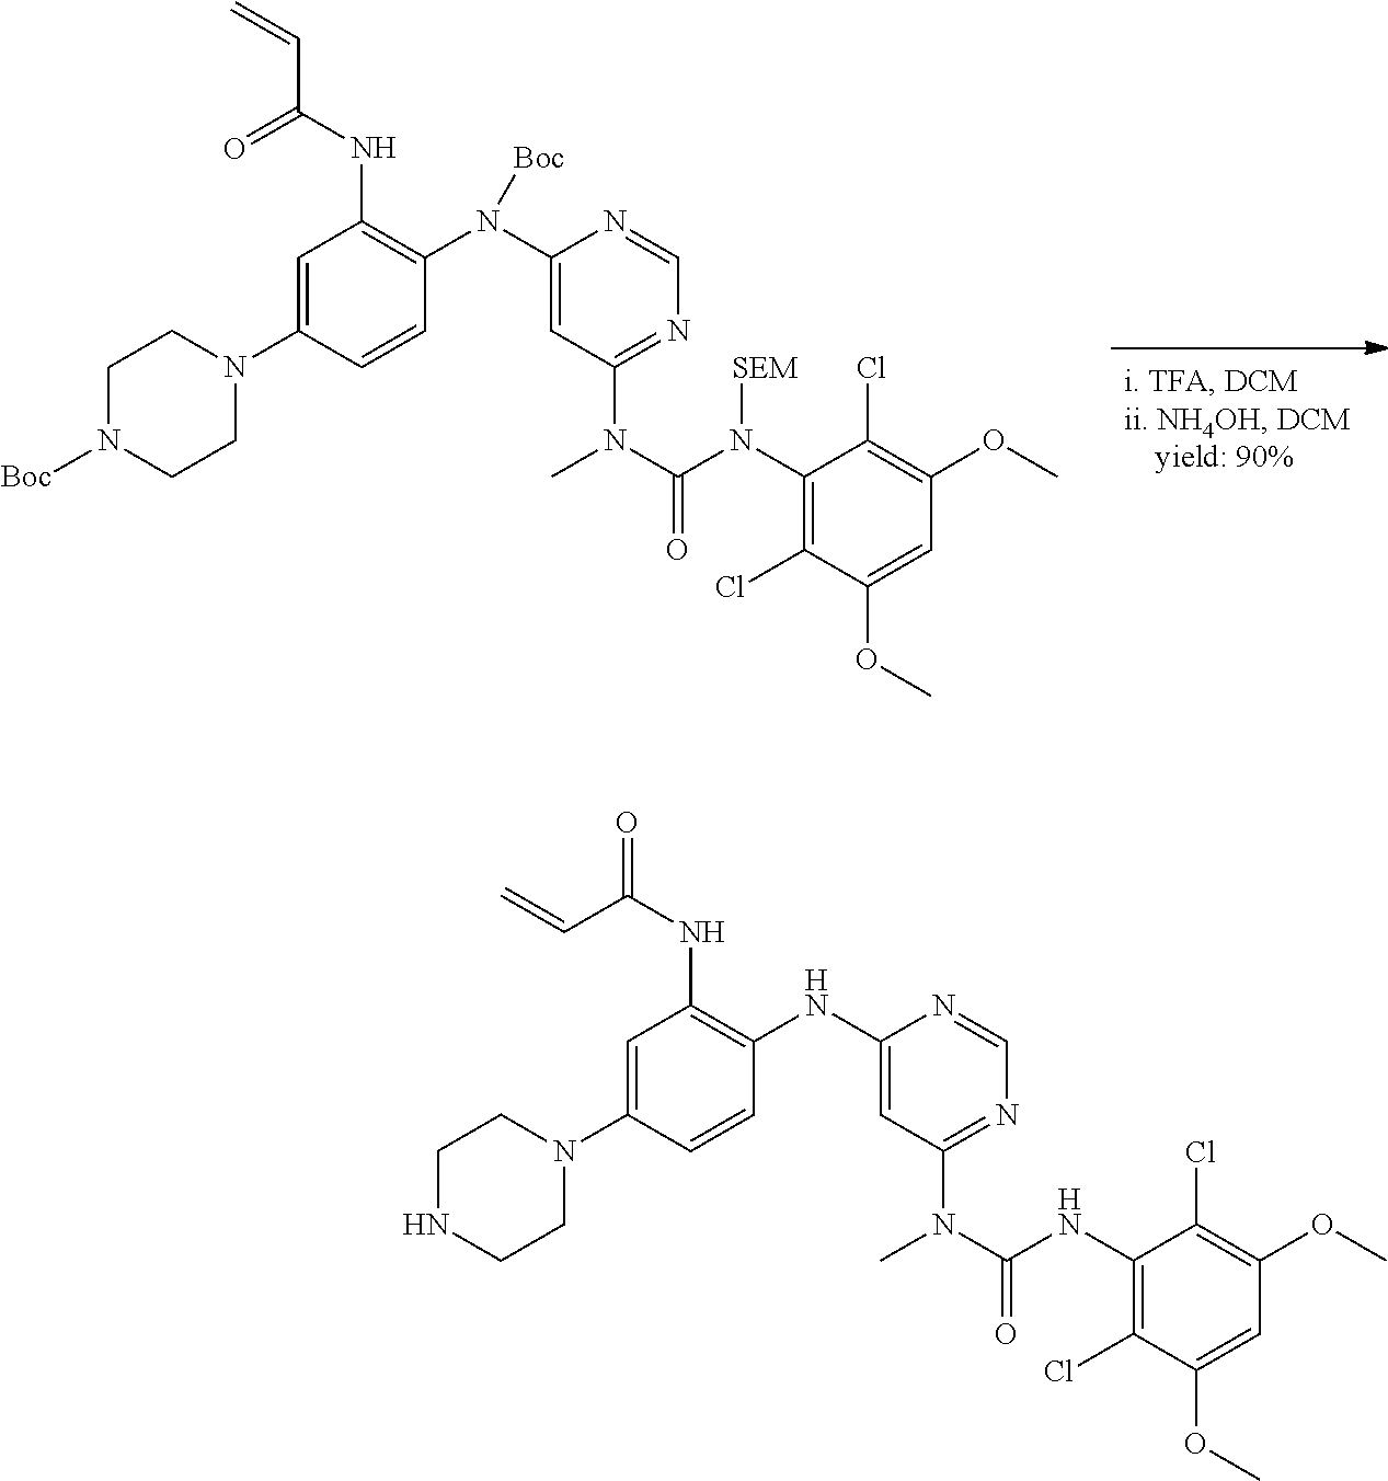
C1=C(N2CCN([Boc])CC2)C=CC(N(C2=CC(N(C)C(N(C3=C(Cl)C(OC)=CC(OC)=C3Cl)[SEM])=O)=NC=N2)[Boc])=C1NC(C=C)=O.C1=C(N2CCNCC2)C=CC(NC2=CC(N(C)C(NC3=C(Cl)C(OC)=CC(OC)=C3Cl)=O)=NC=N2)=C1NC(=O)C=C
